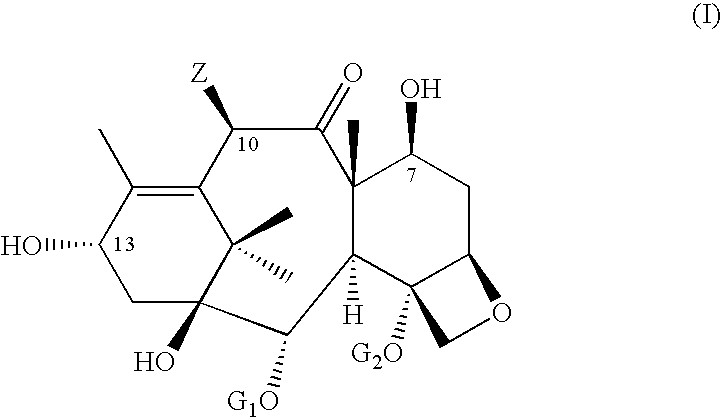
C1(O)CC2(O)C(C)(C)C(=C1C)C([Z])C(=O)C1(C)C([H])(C3([G2O])C(CC1O)OC3)C2[G1O]
